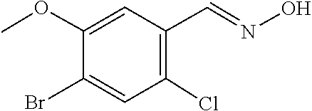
COC1=CC(C=NO)=C(Cl)C=C1Br
